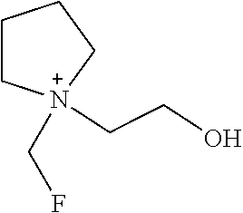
C1C[N+](CF)(CCO)CC1
